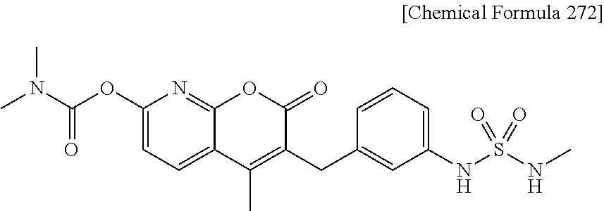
C1(OC(N(C)C)=O)=CC=C2C(=N1)OC(=O)C(CC1=CC(NS(NC)(=O)=O)=CC=C1)=C2C
